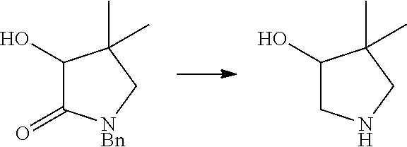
C1(O)C(=O)[NBn]CC1(C)C.C1(O)CNCC1(C)C
